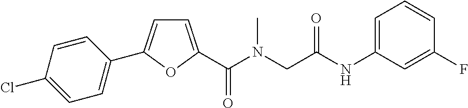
C1=C(C(=O)N(C)CC(=O)NC2=CC=CC(F)=C2)OC(C2=CC=C(Cl)C=C2)=C1
